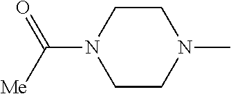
C1CN(C([Me])=O)CCN1C
